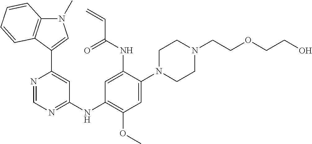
C1=NC(C2=CN(C)C3=C2C=CC=C3)=CC(NC2=C(OC)C=C(N3CCN(CCOCCO)CC3)C(NC(C=C)=O)=C2)=N1
